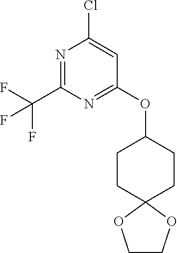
N1=C(C(F)(F)F)N=C(OC2CCC3(CC2)OCCO3)C=C1Cl
